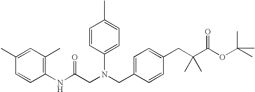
C1(NC(CN(CC2=CC=C(CC(C(OC(C)(C)C)=O)(C)C)C=C2)C2=CC=C(C)C=C2)=O)=C(C)C=C(C)C=C1
